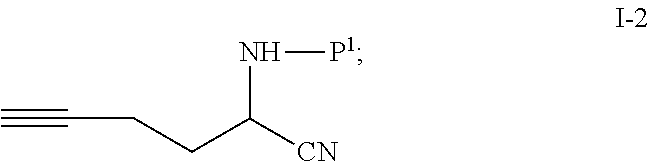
C#CCCC([CN])N[P1]
